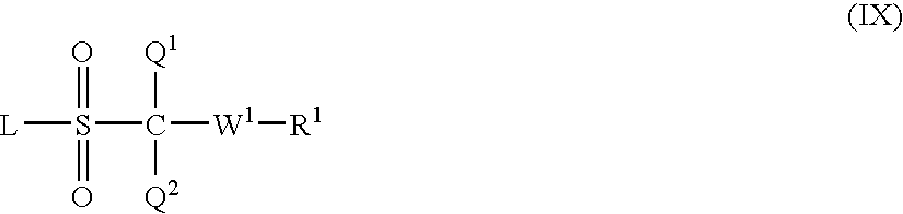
[L]S(=O)(=O)C([Q1])([Q2])[W1][R1]
